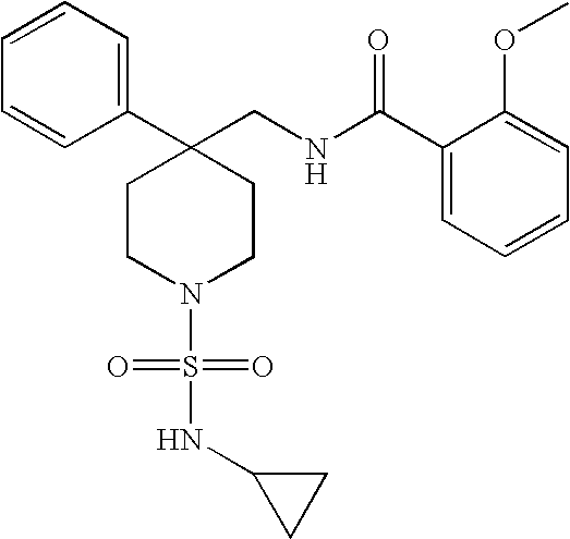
C1(C2(CNC(C3=CC=CC=C3OC)=O)CCN(S(=O)(=O)NC3CC3)CC2)=CC=CC=C1
